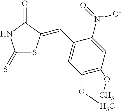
C1(=S)SC(=CC2=CC(OC)=C(OC)C=C2[N+](=O)[O-])C(=O)N1
